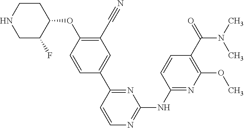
C1(C#N)=C(OC2CCNCC2F)C=CC(C2=NC(NC3=NC(OC)=C(C(N(C)C)=O)C=C3)=NC=C2)=C1
